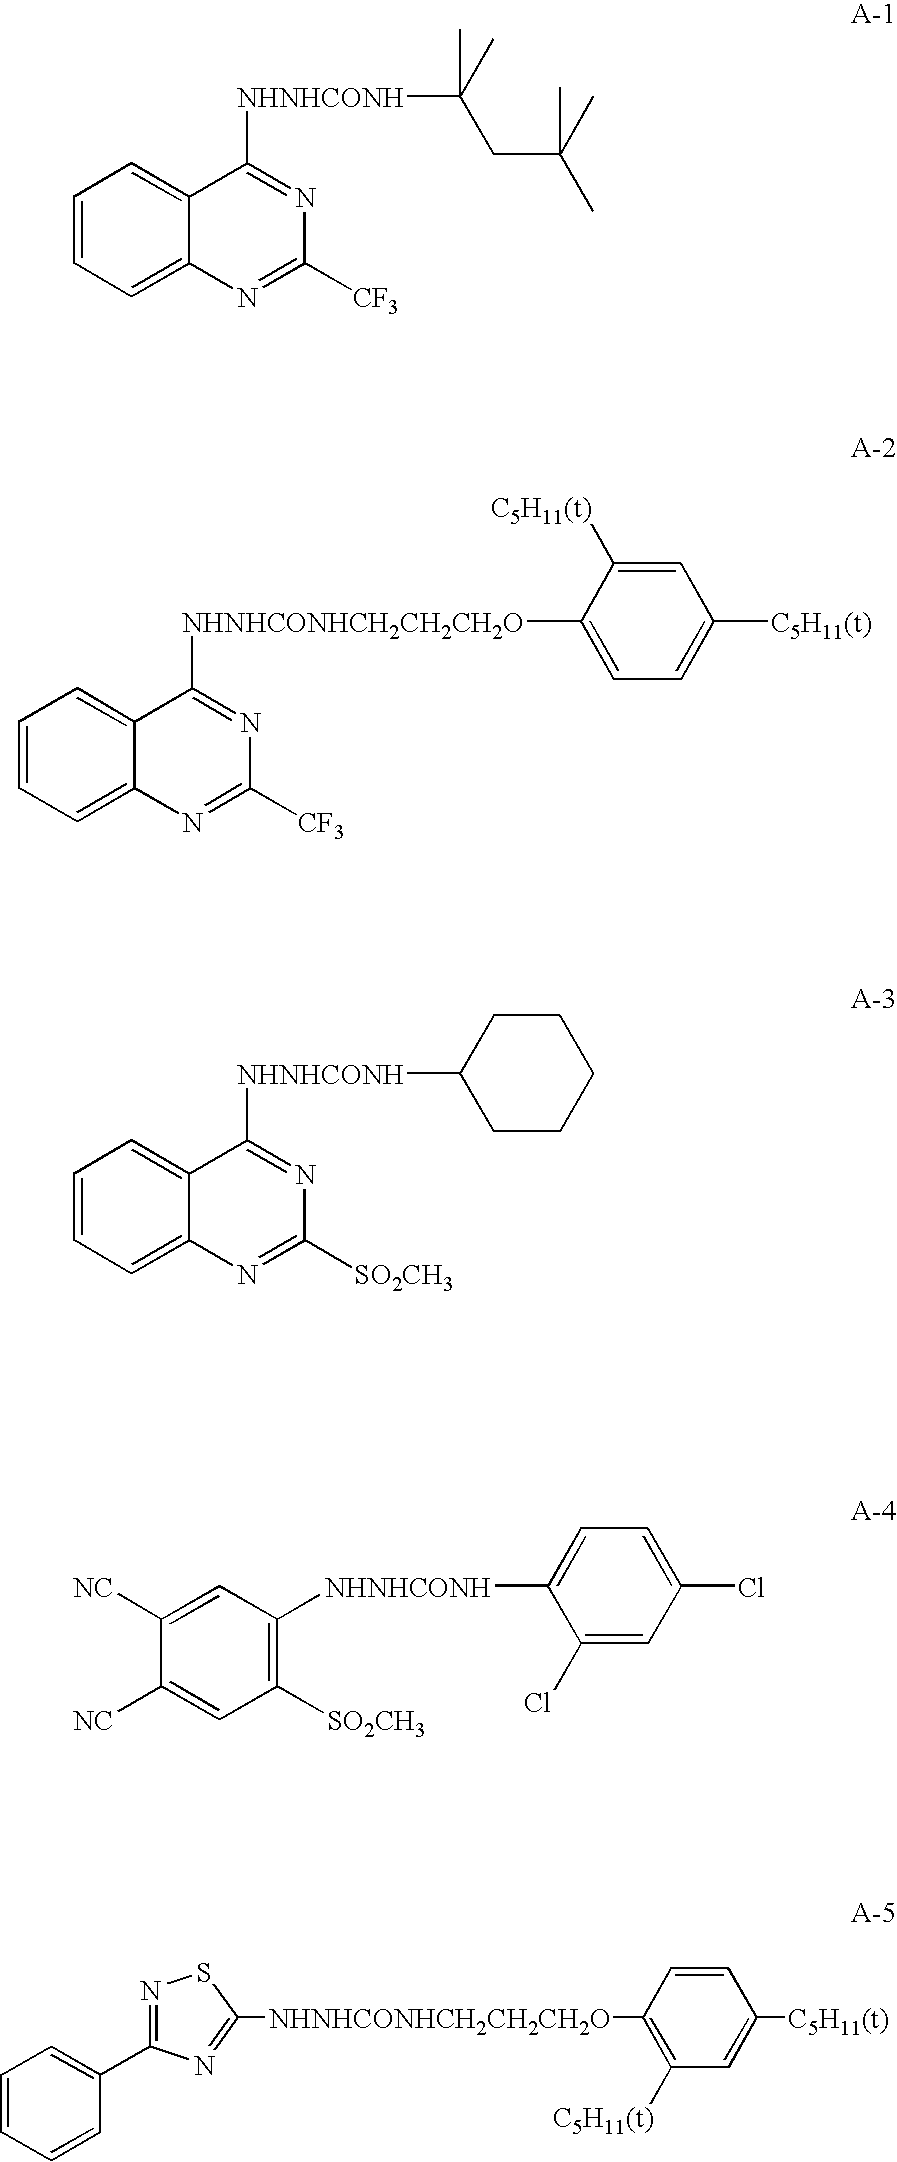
C1=CC=C2C(=C1)C([NHNHCONH]C(CC(C)(C)C)(C)C)=NC([CF3])=N2.C1=CC=C2C(=C1)C([NHNHCONHCH2CH2CH2O]C1=CC=C([C5H11(t)])C=C1[C5H11(t)])=NC([CF3])=N2.C1=CC=C2C(=C1)C([NHNHCONH]C1CCCCC1)=NC([SO2CH3])=N2.C1([NC])=CC([NHNHCONH]C2=CC=C(Cl)C=C2Cl)=C([SO2CH3])C=C1[NC].C1=CC=CC(C2=NSC([NHNHCONHCH2CH2CH2O]C3=C([C5H11(t)])C=C([C5H11(t)])C=C3)=N2)=C1
